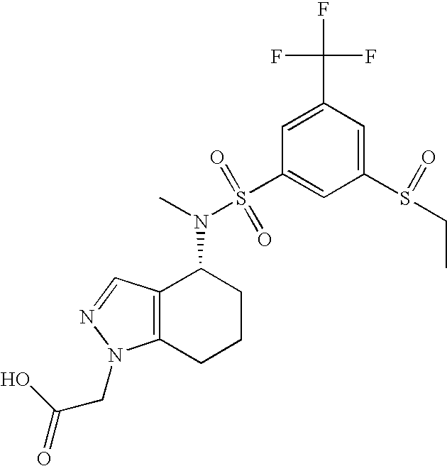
N(C1C2=C(CCC1)N(CC(=O)O)N=C2)(S(C1=CC(S(=O)CC)=CC(C(F)(F)F)=C1)(=O)=O)C
